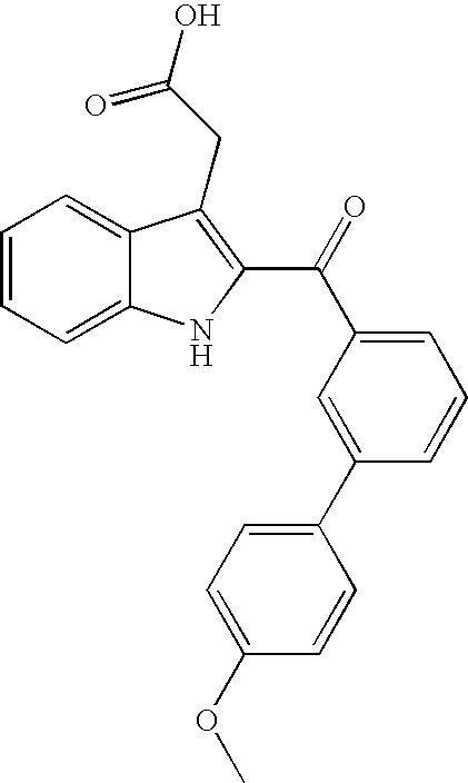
C1=CC=C2C(=C1)C(CC(O)=O)=C(C(=O)C1=CC=CC(C3=CC=C(OC)C=C3)=C1)N2
